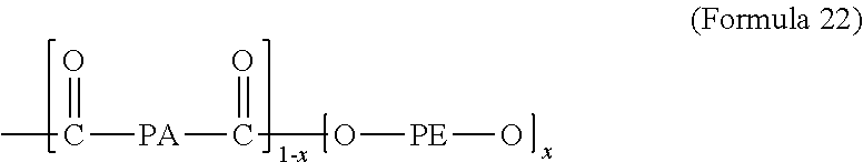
CC([PA]C(O[PE]O)=O)=O
